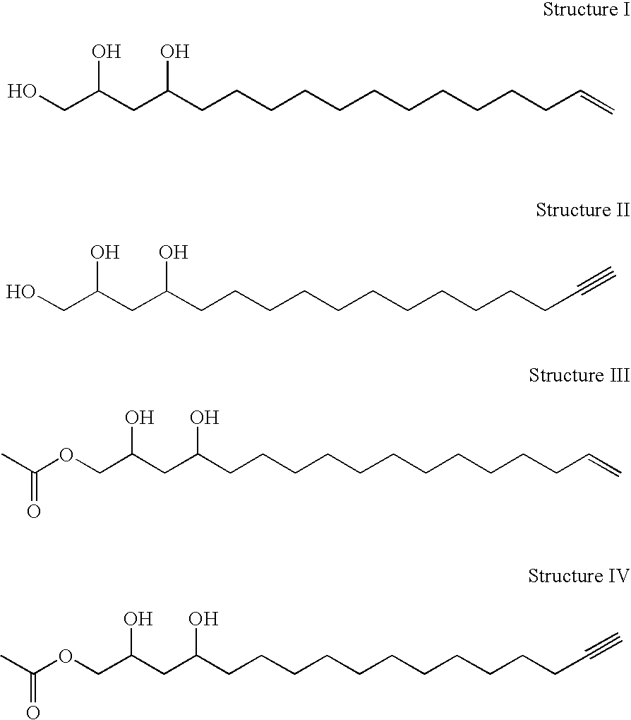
C(C(CC(CCCCCCCCCCCC=C)O)O)O.C(C(CC(CCCCCCCCCCCC#C)O)O)O.C(OCC(CC(CCCCCCCCCCCC=C)O)O)(C)=O.C(OCC(CC(CCCCCCCCCCCC#C)O)O)(C)=O
